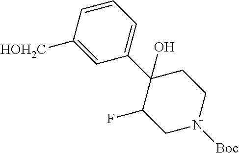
[HOH2C]C1=CC(C2(O)C(F)CN([Boc])CC2)=CC=C1
